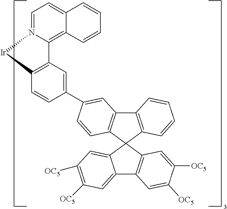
C12=C3C(=CC=N1[Ir]C1=C2C=C(C2=CC4=C(C5(C6=C4C=CC=C6)C4=CC([OC5])=C([OC5])C=C4C4=C5C=C([OC5])C([OC5])=C4)C=C2)C=C1)C=CC=C3
